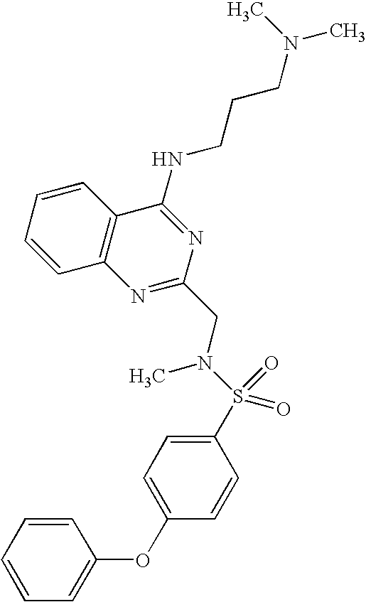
C1=CC=CC2=C1N=C(CN(S(C1=CC=C(OC3=CC=CC=C3)C=C1)(=O)=O)C)N=C2NCCCN(C)C
